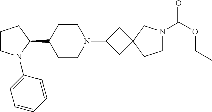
C1CN(C2=CC=CC=C2)C(C2CCN(C3CC4(C3)CCN(C(OCC)=O)C4)CC2)C1
